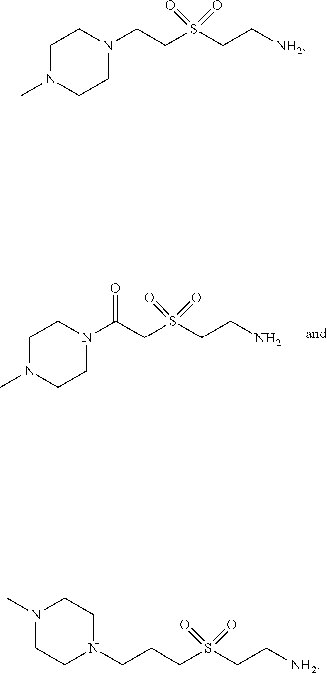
C1N(C)CCN(C(CS(CCN)(=O)=O)=O)C1.C1N(C)CCN(CCS(CC[NH2])(=O)=O)C1.C(N1CCN(C)CC1)CCS(CC[NH2])(=O)=O
